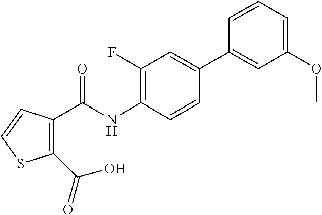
C1(C(NC2=C(F)C=C(C3=CC(OC)=CC=C3)C=C2)=O)=C(C(O)=O)SC=C1
